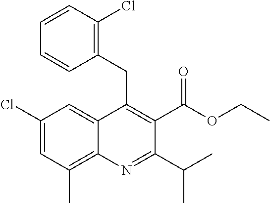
C1(Cl)=CC(C)=C2C(=C1)C(CC1=C(Cl)C=CC=C1)=C(C(OCC)=O)C(C(C)C)=N2
